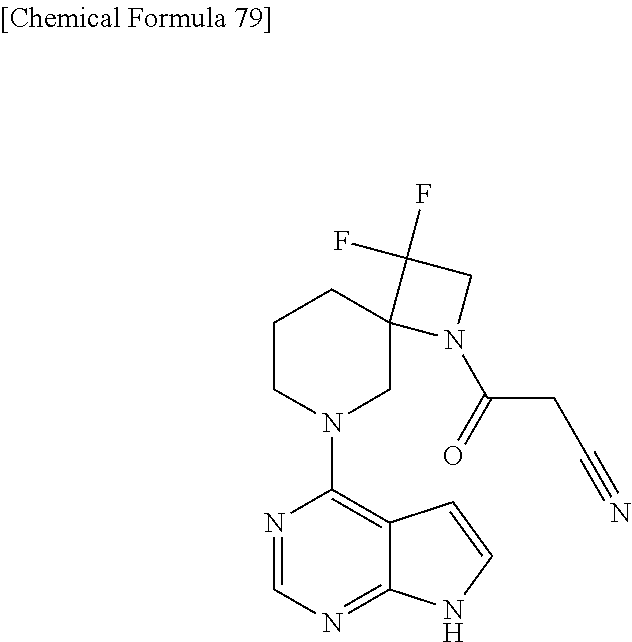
N1=CN=C2C(=C1N1CC3(CCC1)N(C(=O)CC#N)CC3(F)F)C=CN2
